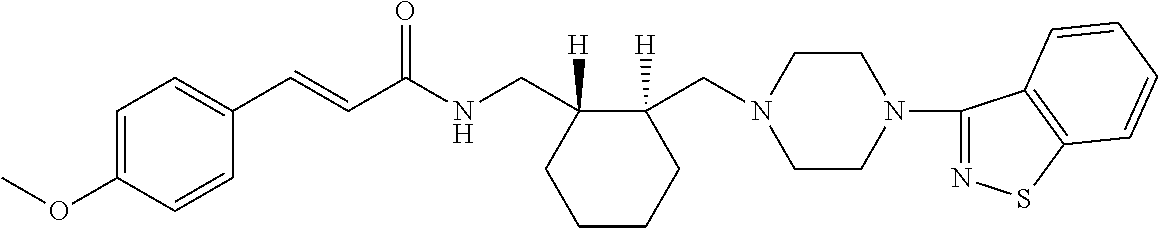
C1(C=CC(NCC2([H])CCCCC2(CN2CCN(C3=NSC4=C3C=CC=C4)CC2)[H])=O)=CC=C(OC)C=C1
